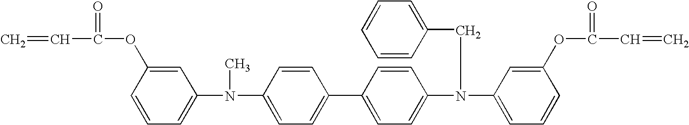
C=CC(=O)OC1=CC(N(C)C2=CC=C(C3=CC=C(N(CC4=CC=CC=C4)C4=CC=CC(OC(=O)C=C)=C4)C=C3)C=C2)=CC=C1
